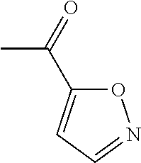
CC(C1=CC=NO1)=O
